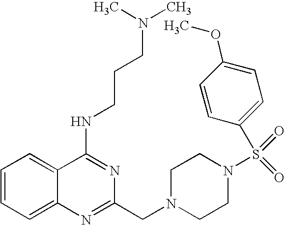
C1=CC=C2C(=C1)C(NCCCN(C)C)=NC(CN1CCN(S(=O)(=O)C3=CC=C(OC)C=C3)CC1)=N2
